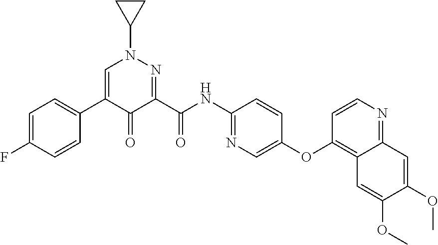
C1=C(F)C=CC(C2=CN(C3CC3)N=C(C(NC3=NC=C(OC4=C5C(=NC=C4)C=C(OC)C(OC)=C5)C=C3)=O)C2=O)=C1
